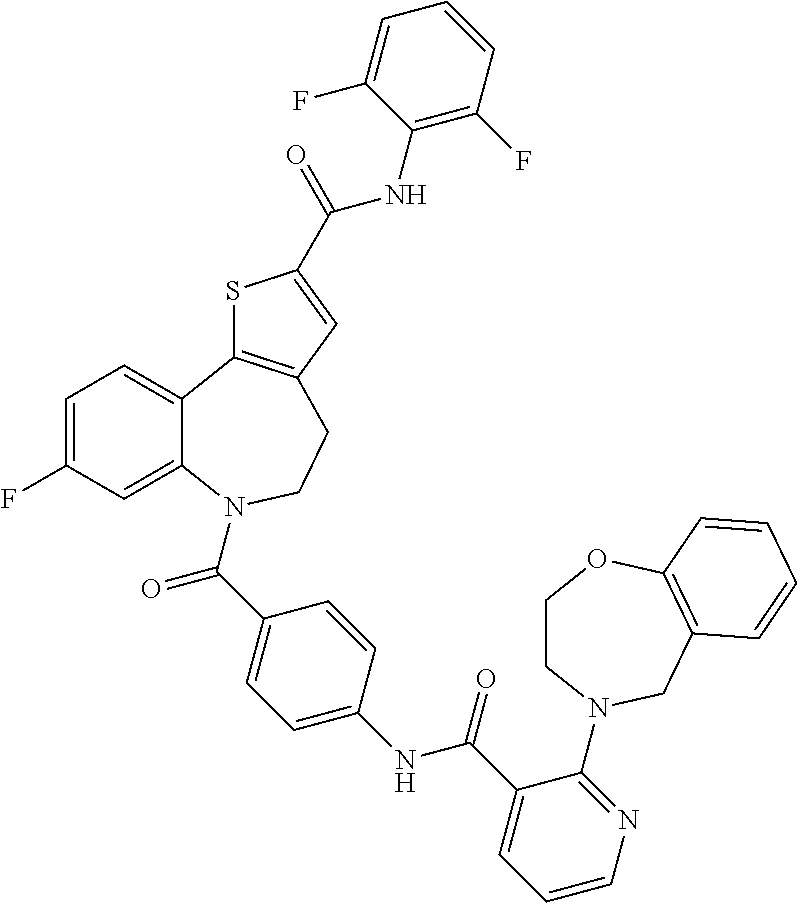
C1=C(F)C=C2C(=C1)C1=C(CCN2C(C2=CC=C(NC(C3=CC=CN=C3N3CCOC4=C(C3)C=CC=C4)=O)C=C2)=O)C=C(C(NC2=C(F)C=CC=C2F)=O)S1
